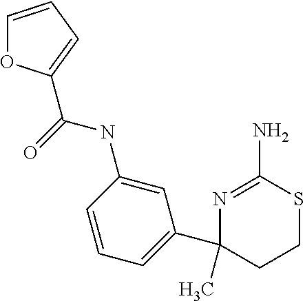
C1(C2=CC=CC(NC(=O)C3=CC=CO3)=C2)(C)CCSC(N)=N1
